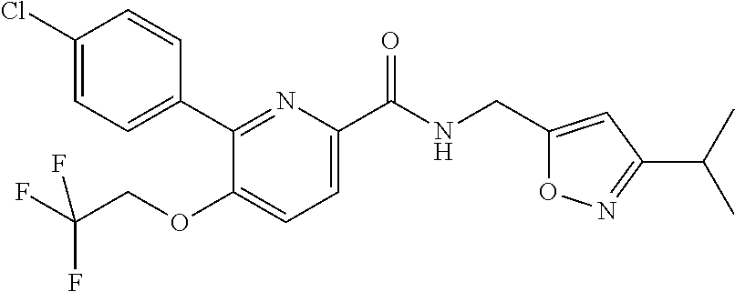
C1(Cl)=CC=C(C2=NC(C(NCC3=CC(C(C)C)=NO3)=O)=CC=C2OCC(F)(F)F)C=C1
